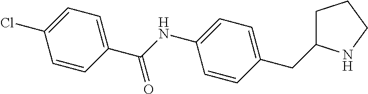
C1=CC(C(NC2=CC=C(CC3CCCN3)C=C2)=O)=CC=C1Cl
